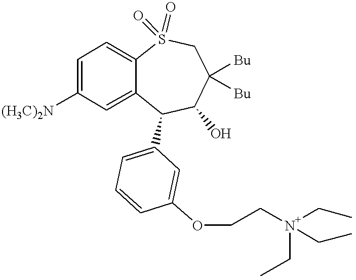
C1=C([(H3C)2N])C=C2C(=C1)S(=O)(=O)CC([Bu])([Bu])C(O)C2C1=CC=CC(OCC[N+](CC)(CC)CC)=C1
